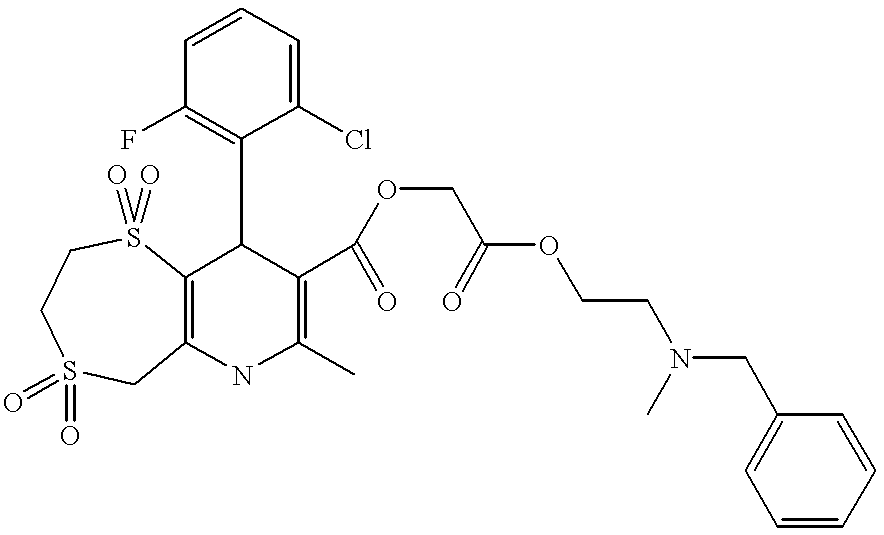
C12=C(NC(C)=C(C(=O)OCC(=O)OCCN(CC3=CC=CC=C3)C)C1C1=C(F)C=CC=C1Cl)CS(=O)(=O)CCS2(=O)=O
